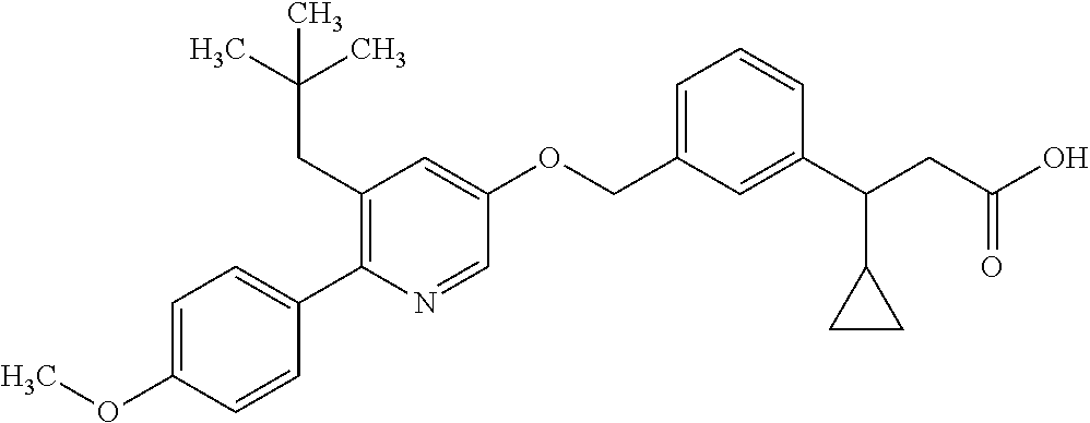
C1=C(OC)C=CC(C2=C(CC(C)(C)C)C=C(OCC3=CC=CC(C(CC(O)=O)C4CC4)=C3)C=N2)=C1
